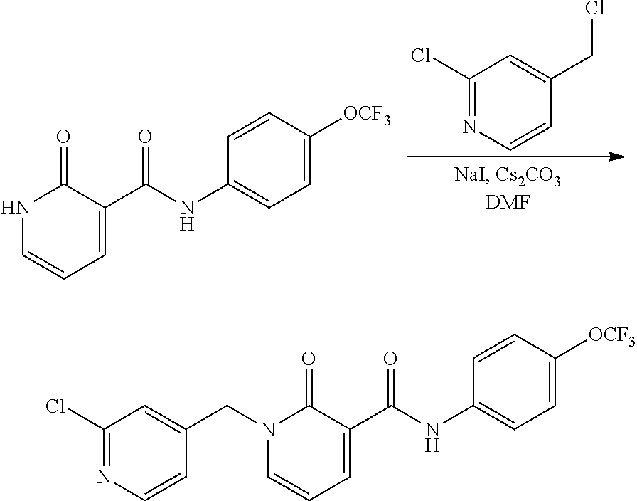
N1C=CC=C(C(NC2=CC=C([OCF3])C=C2)=O)C1=O.C(C1=CC(Cl)=NC=C1)Cl.N1(CC2=CC(Cl)=NC=C2)C=CC=C(C(NC2=CC=C([OCF3])C=C2)=O)C1=O
